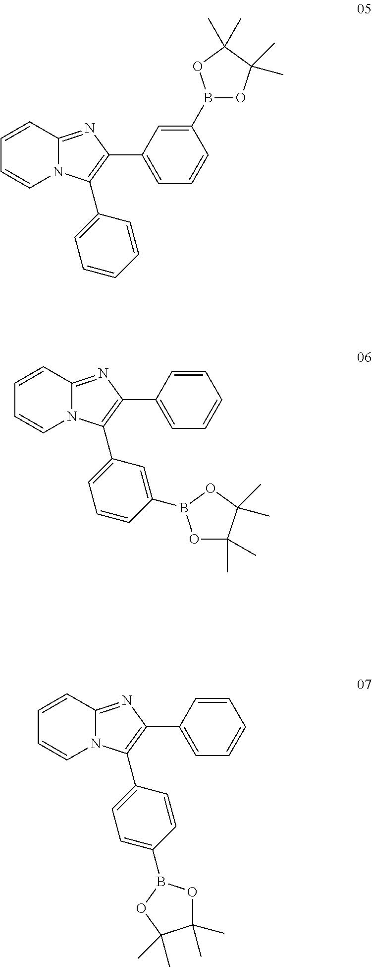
C1=CC2=NC(C3=CC=CC(B4OC(C)(C)C(C)(C)O4)=C3)=C(C3=CC=CC=C3)N2C=C1.C1=CC2=NC(C3=CC=CC=C3)=C(C3=CC=CC(B4OC(C)(C)C(C)(C)O4)=C3)N2C=C1.C1=CC2=NC(C3=CC=CC=C3)=C(C3=CC=C(B4OC(C)(C)C(C)(C)O4)C=C3)N2C=C1
